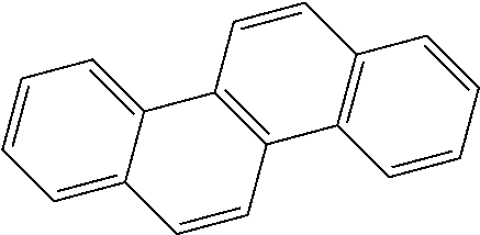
C1=C2C(=CC=C1)C1=C(C=C2)C2=C(C=C1)C=CC=C2
